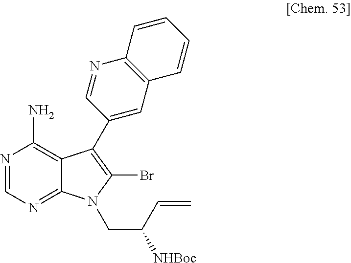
N1=CN=C2C(=C1N)C(C1=CC3=C(N=C1)C=CC=C3)=C(Br)N2CC(C=C)[NHBoc]
